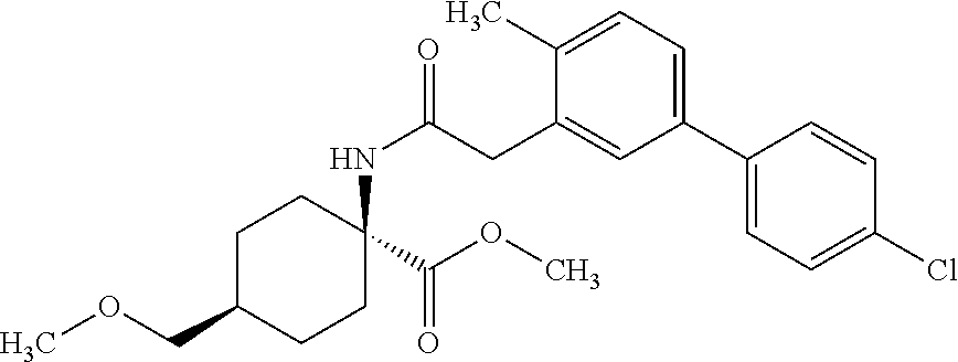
C1C(COC)CCC(NC(=O)CC2=CC(C3=CC=C(Cl)C=C3)=CC=C2C)(C(OC)=O)C1
